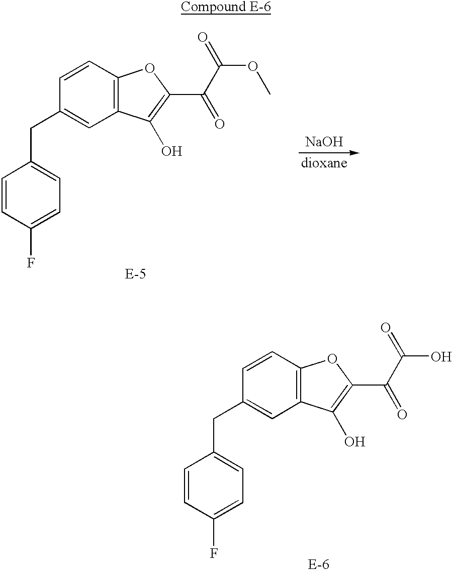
C1(CC2=CC=C(F)C=C2)=CC2=C(C=C1)OC(C(C(OC)=O)=O)=C2O.[NaOH].C1(CC2=CC=C(F)C=C2)=CC2=C(C=C1)OC(C(C(O)=O)=O)=C2O
